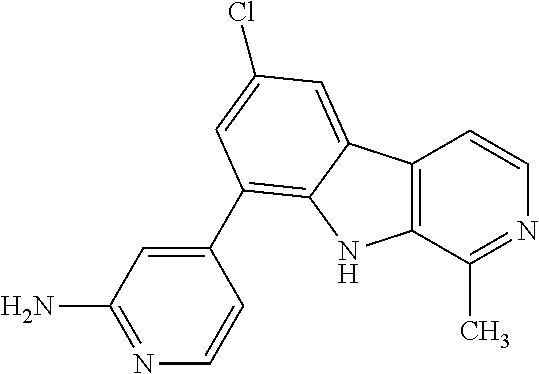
C12=C(C(C)=NC=C1)NC1=C(C3=CC(N)=NC=C3)C=C(Cl)C=C21
